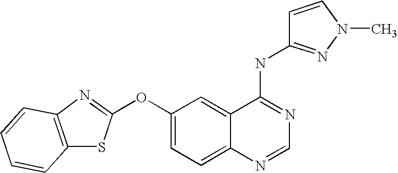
S1C(OC2=CC=C3C(=C2)C(NC2=NN(C)C=C2)=NC=N3)=NC2=C1C=CC=C2
